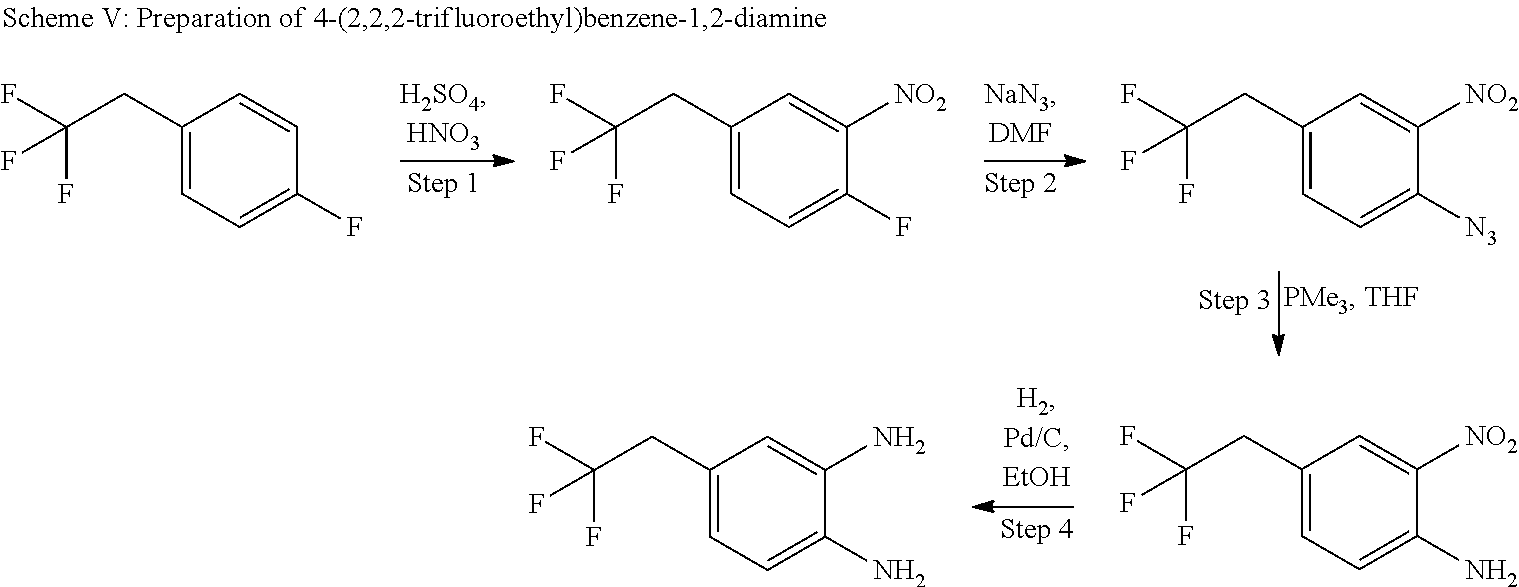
C1(CC(F)(F)F)=CC=C(F)C=C1.C1(CC(F)(F)F)=CC=C(F)C([NO2])=C1.C1(CC(F)(F)F)=CC=C([N3])C([NO2])=C1.C1(CC(F)(F)F)=CC=C(N)C([NO2])=C1.C1(CC(F)(F)F)=CC=C(N)C(N)=C1
